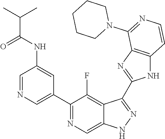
C1=NC=C(C2=NC=C3C(=C2F)C(C2=NC4=C(N2)C=CN=C4N2CCCCC2)=NN3)C=C1NC(C(C)C)=O
